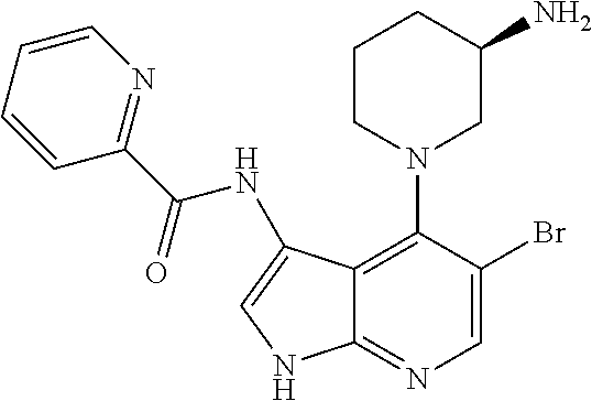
C12=C(N3CC(N)CCC3)C(Br)=CN=C1NC=C2NC(C1=NC=CC=C1)=O
